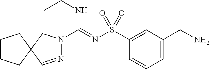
N1=CC2(CN1C(=NS(C1=CC(CN)=CC=C1)(=O)=O)NCC)CCCC2
